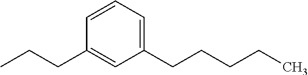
C1(CCCCC)=CC=CC(CCC)=C1
